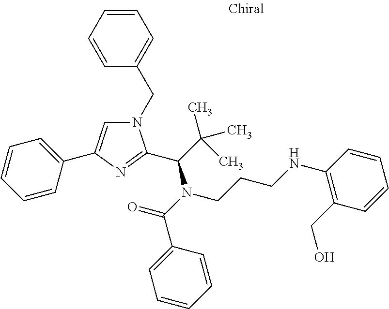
N1(CC2=CC=CC=C2)C=C(C2=CC=CC=C2)N=C1C(N(C(=O)C1=CC=CC=C1)CCCNC1=C(CO)C=CC=C1)C(C)(C)C
